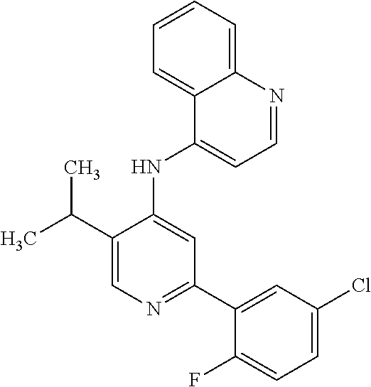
CC(C1=CN=C(C2=CC(Cl)=CC=C2F)C=C1NC1=CC=NC2=CC=CC=C12)C
